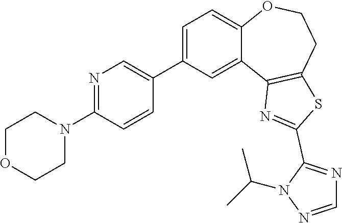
C1=C(C2=CN=C(N3CCOCC3)C=C2)C=C2C(=C1)OCCC1=C2N=C(C2=NC=NN2C(C)C)S1
